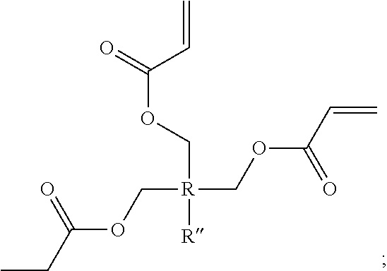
CCC(OC[R](COC(C=C)=O)(COC(=O)C=C)[R])=O
